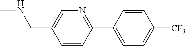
C1=CC(C2=CC=C([CF3])C=C2)=NC=C1CNC
